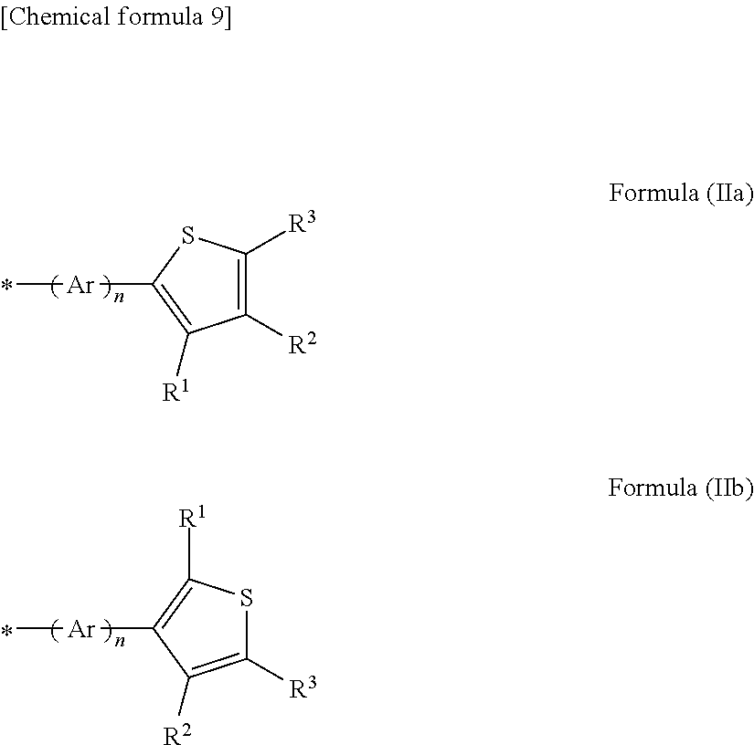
[Ar](C1=C([R1])C([R2])=C([R3])S1)C.[Ar](C1=C([R1])SC([R3])=C1[R2])C
